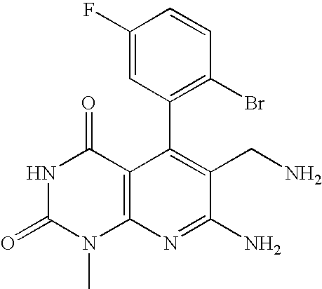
C1(C2=C(Br)C=CC(F)=C2)=C(CN)C(N)=NC2=C1C(=O)NC(=O)N2C
